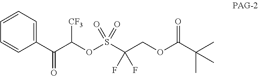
O(S(C(COC(C(C)(C)C)=O)(F)F)(=O)=O)C(C(C1=CC=CC=C1)=O)[CF3]
